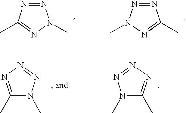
N1=NC(C)=NN1C.N1=NN(C)N=C1C.N1(C)C(C)=NN=N1.N1(C)C(C)=NN=N1
